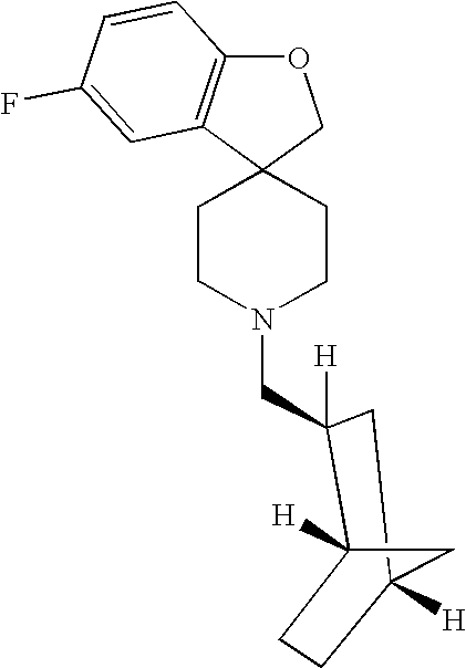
C12(CCN(CC3([H])C4([H])CCC([H])(C3)C4)CC1)COC1=C2C=C(F)C=C1
